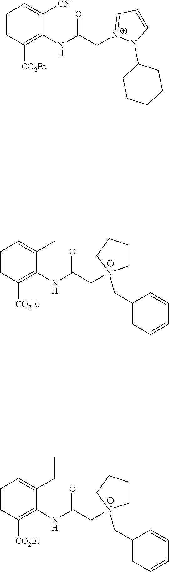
C1=CC([CO2Et])=C(NC(C[N+]2=CC=CN2C2CCCCC2)=O)C([CN])=C1.C1=CC([CO2Et])=C(NC(C[N+]2(CC3=CC=CC=C3)CCCC2)=O)C(C)=C1.C1=CC([CO2Et])=C(NC(C[N+]2(CC3=CC=CC=C3)CCCC2)=O)C(CC)=C1
